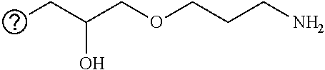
CCC(COCCCN)O
